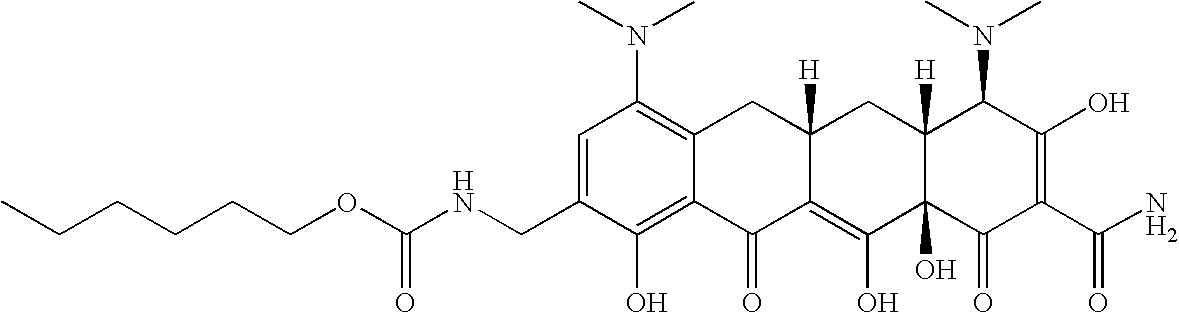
C1=C(CNC(OCCCCCC)=O)C(O)=C2C(=C1N(C)C)CC1([H])C(=C(O)C3(O)C([H])(C1)C(N(C)C)C(O)=C(C(N)=O)C3=O)C2=O
